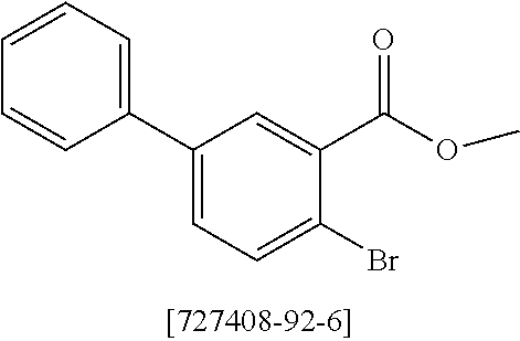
C1(C2=CC=CC=C2)=CC=C(Br)C(C(=O)OC)=C1
